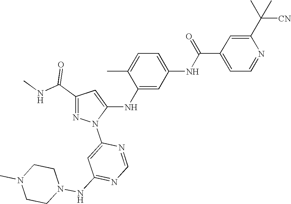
C1(C(NC)=O)=NN(C2=CC(NN3CCN(C)CC3)=NC=N2)C(NC2=CC(NC(C3=CC=NC(C(C)([CN])C)=C3)=O)=CC=C2C)=C1
